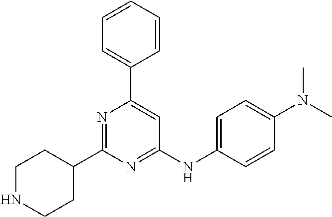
C1=CC=CC(C2=CC(NC3=CC=C(N(C)C)C=C3)=NC(C3CCNCC3)=N2)=C1
